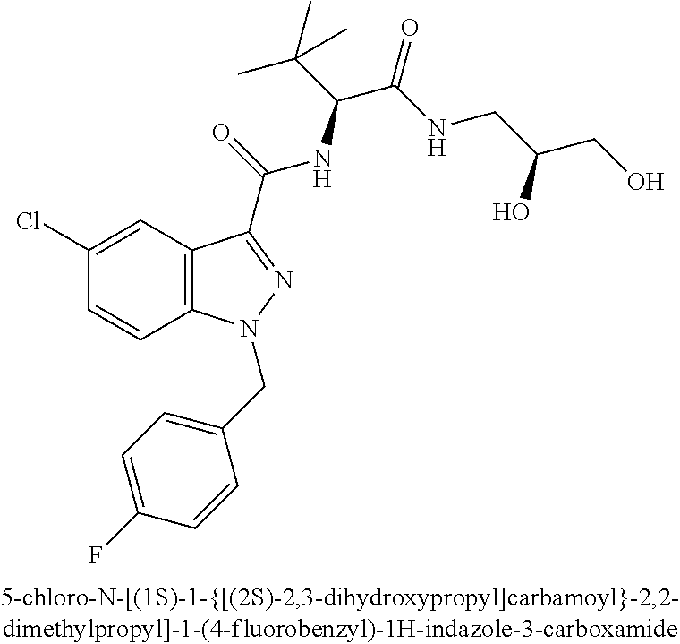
C1(Cl)=CC2=C(C=C1)N(CC1=CC=C(F)C=C1)N=C2C(=O)NC(C(C)(C)C)C(=O)NCC(CO)O
